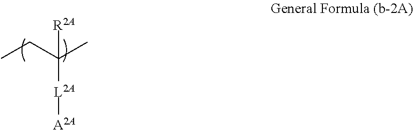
CCC(C)([L2A][A2A])[R2A]
